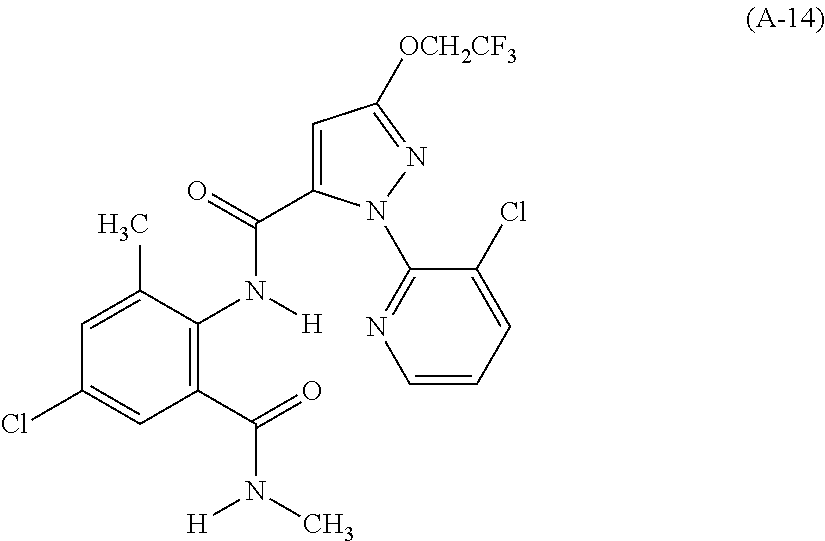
C1(C(=O)N(C)[H])=C(N([H])C(=O)C2=CC([OCH2CF3])=NN2C2=NC=CC=C2Cl)C(C)=CC(Cl)=C1
